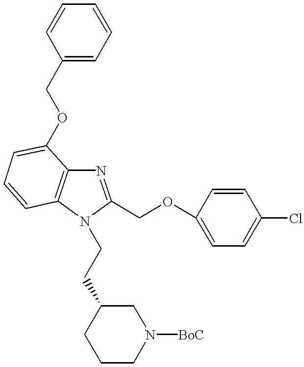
N1=C(COC2=CC=C(Cl)C=C2)N(CCC2CN([BoC])CCC2)C2=C1C(OCC1=CC=CC=C1)=CC=C2
